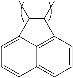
C12=C3C=CC=C1C=CC=C2C(C)C3C
